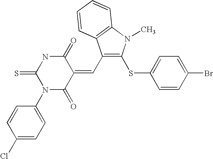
C1(C=C2C(=O)NC(=S)N(C3=CC=C(Cl)C=C3)C2=O)=C(SC2=CC=C(Br)C=C2)N(C)C2=C1C=CC=C2
